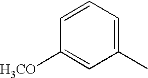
C1=CC=C(C)C=C1[H3CO]
